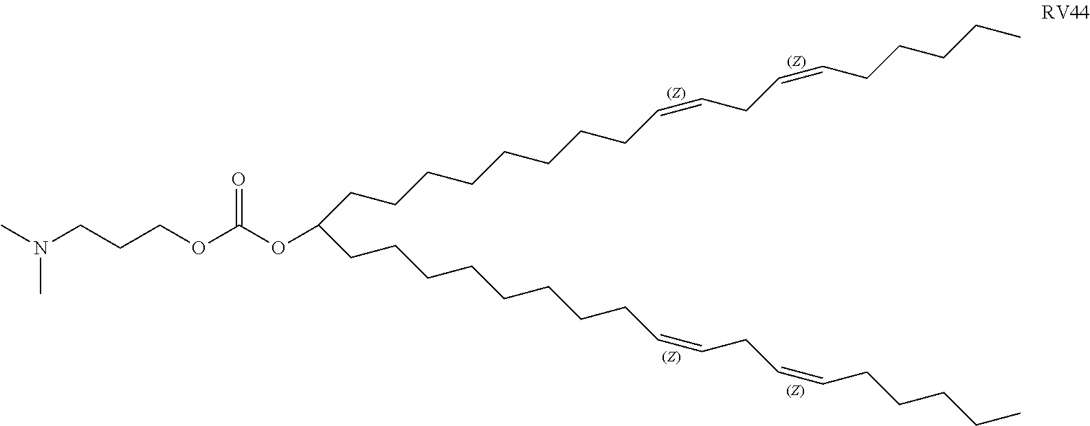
CN(CCCOC(OC(CCCCCCCCC=CCC=CCCCCC)CCCCCCCCC=CCC=CCCCCC)=O)C
